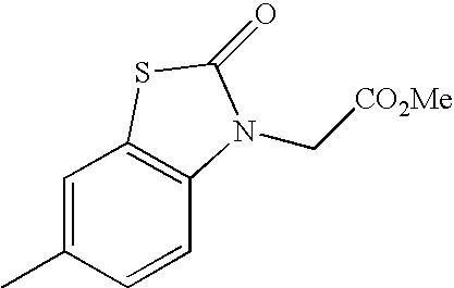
C1=C(C)C=CC2=C1SC(=O)N2C[CO2Me]
